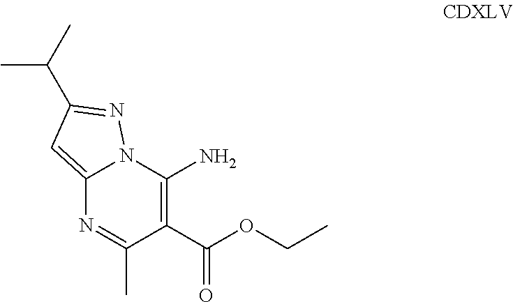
C12=CC(C(C)C)=NN1C(N)=C(C(OCC)=O)C(C)=N2
